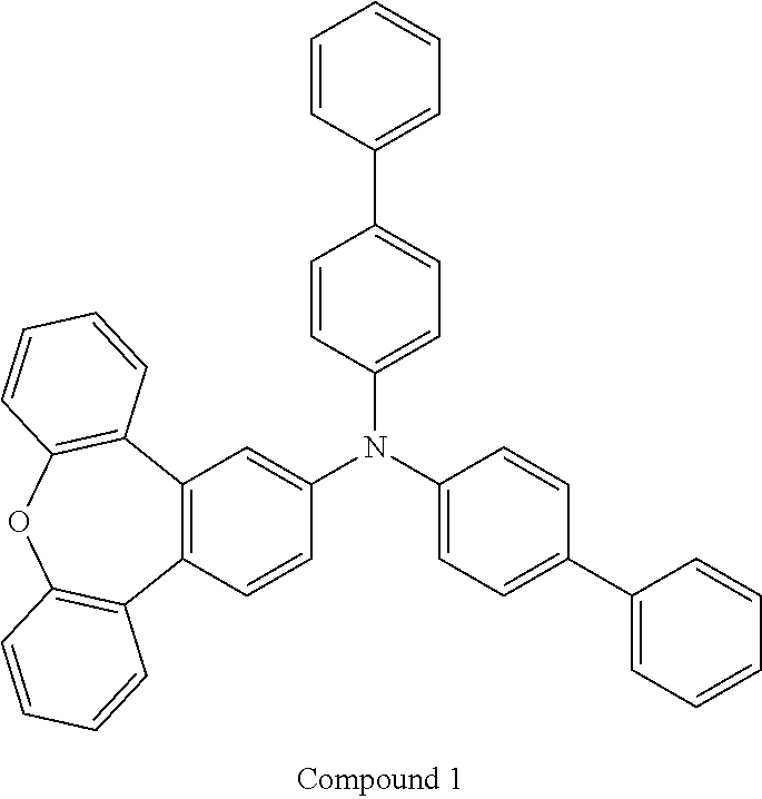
C1=CC(C2=CC=C(N(C3=CC=C(C4=CC=CC=C4)C=C3)C3=CC4=C(C=C3)C3=C(OC5=C4C=CC=C5)C=CC=C3)C=C2)=CC=C1
